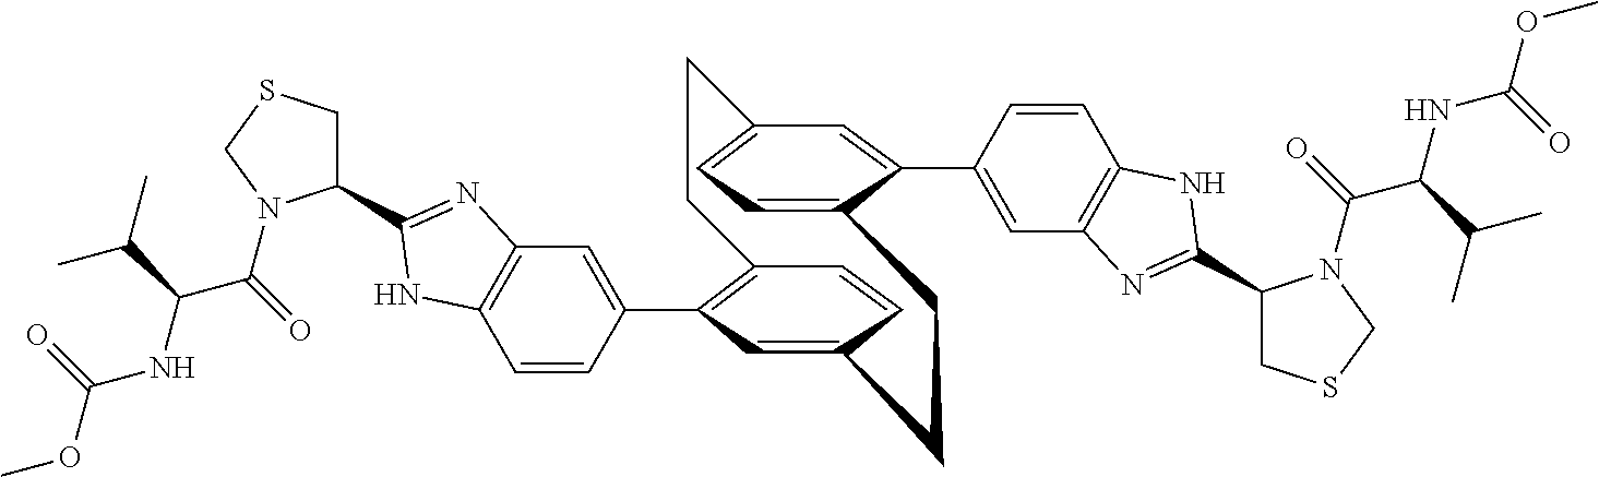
C1=CC(C2=C3C=CC(=C2)CCC2=CC=C(C=C2C2=CC4=C(C=C2)NC(C2CSCN2C(C(NC(OC)=O)C(C)C)=O)=N4)CC3)=CC2=C1NC(C1CSCN1C(=O)C(NC(OC)=O)C(C)C)=N2
